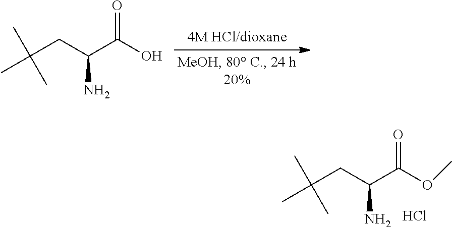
C(CC(C(O)=O)N)(C)(C)C.C(CC(C(OC)=O)N)(C)(C)C.Cl
